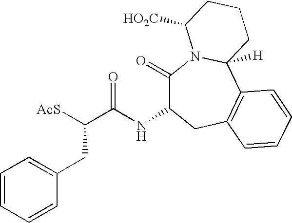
C1(NC(C([AcS])CC2=CC=CC=C2)=O)C(=O)N2C([H])(C3=C(C1)C=CC=C3)CCCC2[HO2C]
